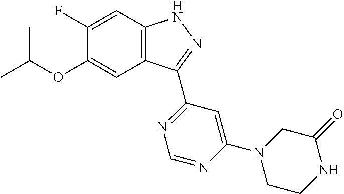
O(C1=CC2=C(C=C1F)NN=C2C1=NC=NC(N2CCNC(=O)C2)=C1)C(C)C
